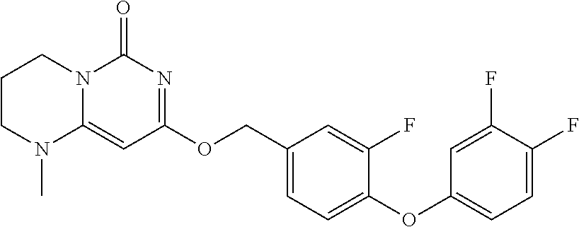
C1CN(C)C2=CC(OCC3=CC=C(OC4=CC=C(F)C(F)=C4)C(F)=C3)=NC(=O)N2C1
